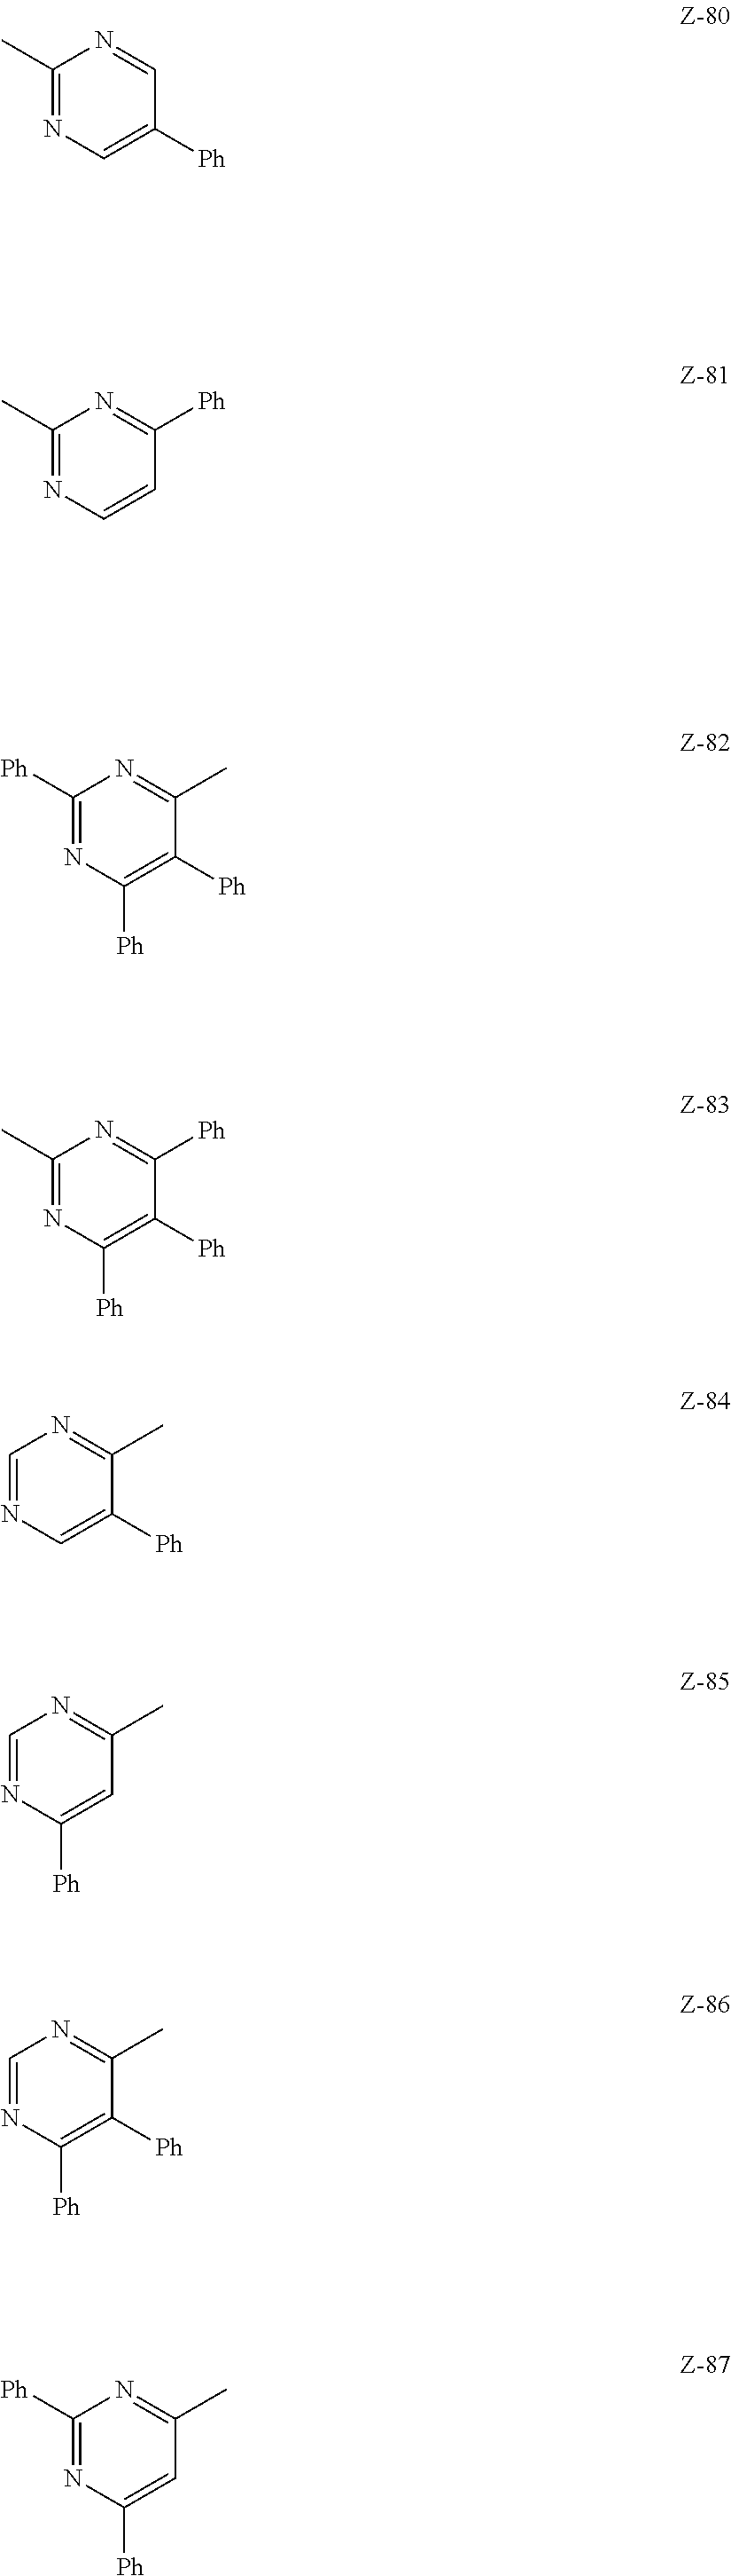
C1(C)=NC=C([Ph])C=N1.C1(C)=NC=CC([Ph])=N1.C1([Ph])=NC([Ph])=C([Ph])C(C)=N1.C1(C)=NC([Ph])=C([Ph])C([Ph])=N1.C1=NC=C([Ph])C(C)=N1.C1=NC([Ph])=CC(C)=N1.C1=NC([Ph])=C([Ph])C(C)=N1.C1([Ph])=NC([Ph])=CC(C)=N1
